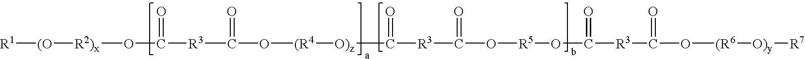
[R1][(O][R2)x]OC(=O)[R3]C(=O)O[(R4][O)z]C(=O)[R3]C(=O)O[R5]OC(=O)[R3]C(=O)O[(R6][O)y][R7]
